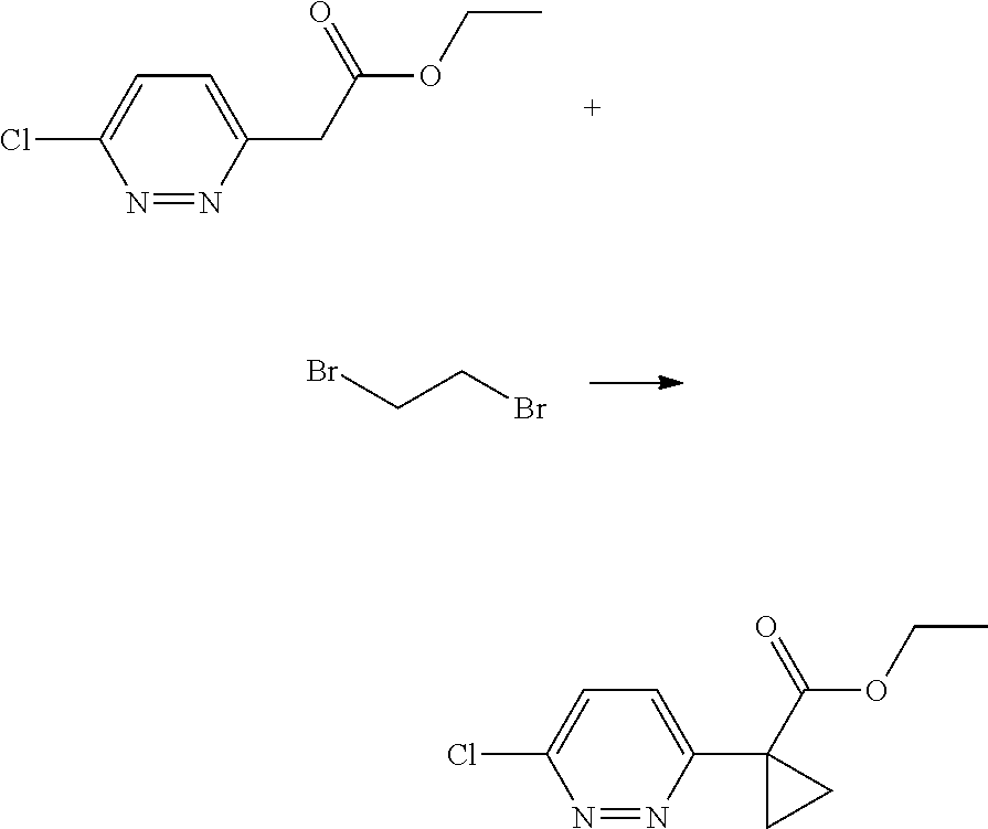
N1=NC(CC(OCC)=O)=CC=C1Cl.BrCCBr.N1=NC(C2(C(OCC)=O)CC2)=CC=C1Cl
